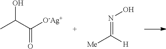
OC(C([O-Ag+])=O)C.N(=C([H])[Me])O
